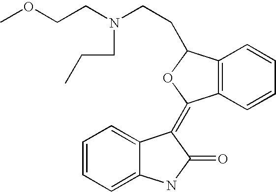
C12=C(C=CC=C1)C(CCN(CCOC)CCC)OC2=C1C2=CC=CC=C2NC1=O
